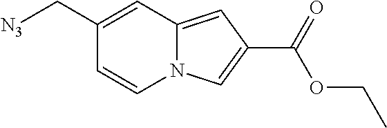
C1(C[N3])=CC2=CC(C(=O)OCC)=CN2C=C1
